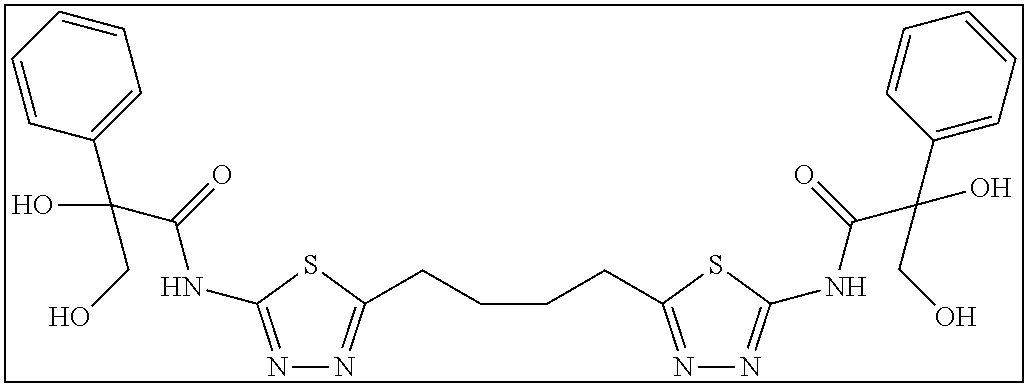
N1=C(NC(C(C2=CC=CC=C2)(CO)O)=O)SC(CCCCC2=NN=C(NC(C(O)(C3=CC=CC=C3)CO)=O)S2)=N1
